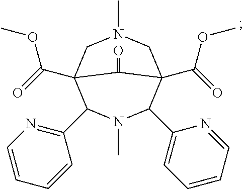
CN1CC2(C(=O)OC)C(C3=NC=CC=C3)N(C)C(C3=CC=CC=N3)C(C(=O)OC)(C1)C2=O
